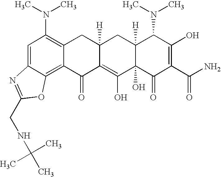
C1=C2C(=C3C(=C1N(C)C)CC1([H])C(=C(O)C4(O)C([H])(C1)C(N(C)C)C(O)=C(C(N)=O)C4=O)C3=O)OC(CNC(C)(C)C)=N2
